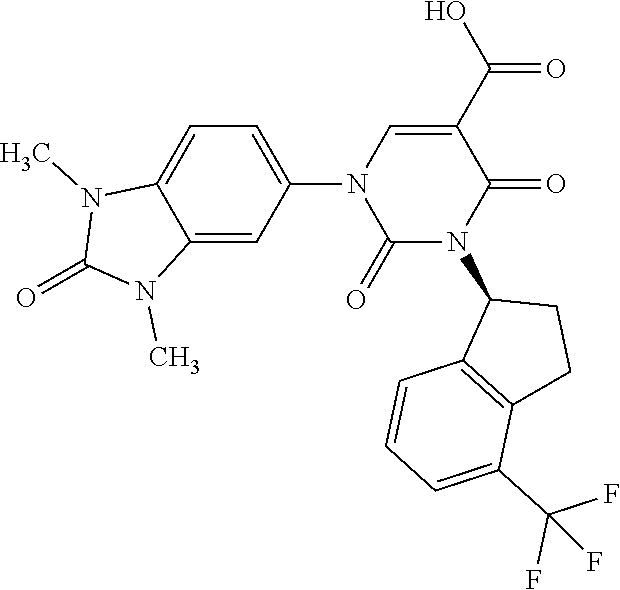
C1=C(N2C(=O)N(C3C4=C(CC3)C(C(F)(F)F)=CC=C4)C(=O)C(C(O)=O)=C2)C=C2C(=C1)N(C)C(=O)N2C
